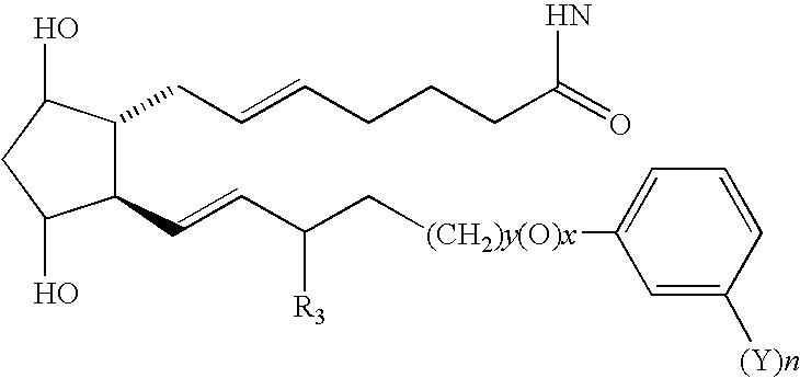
C1(C=CC(C[(CH2)y(O)x]C2=CC=CC([(Y)n])=C2)[R3])C(CC=CCCCC(=O)N)C(O)CC1O
